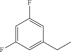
C1(CC)=CC(F)=CC(F)=C1
